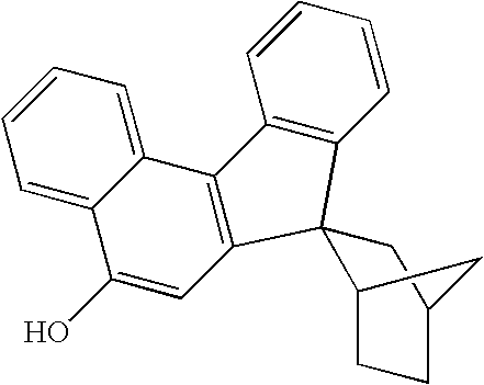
C1=CC=CC2=C1C1(C3=C2C2=CC=CC=C2C(O)=C3)C2CCC(C1)C2
